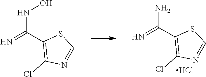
NC(C1=C(Cl)N=CS1)=N.N(C(C1=C(Cl)N=CS1)=N)O.Cl
